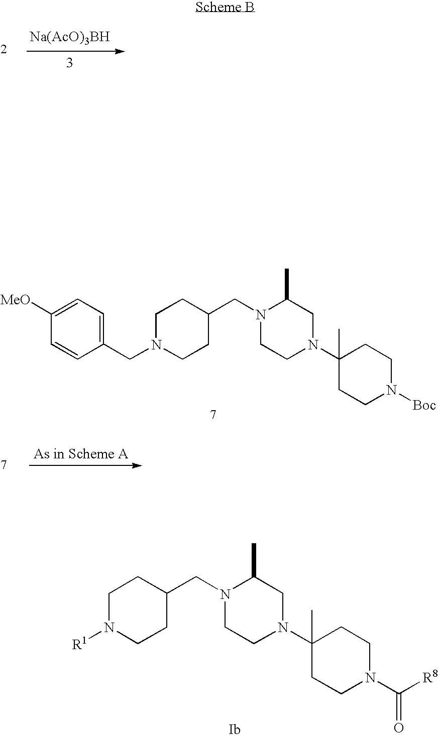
C1=C([MeO])C=CC(CN2CCC(CN3CCN(C4(C)CCN([Boc])CC4)CC3C)CC2)=C1.[Na(AcO)3BH].[R1]N1CCC(CN2CCN(C3(C)CCN(C([R8])=O)CC3)CC2C)CC1
